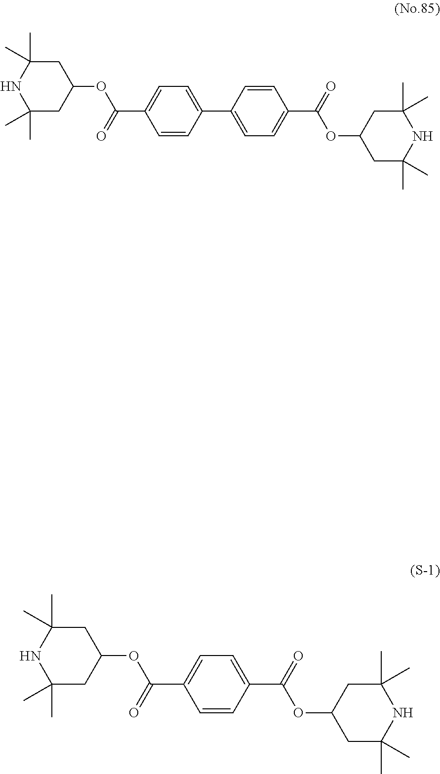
C1=C(C(OC2CC(C)(C)NC(C)(C)C2)=O)C=CC(C(OC2CC(C)(C)NC(C)(C)C2)=O)=C1.C1=C(C(=O)OC2CC(C)(C)NC(C)(C)C2)C=CC(C2=CC=C(C(OC3CC(C)(C)NC(C)(C)C3)=O)C=C2)=C1
